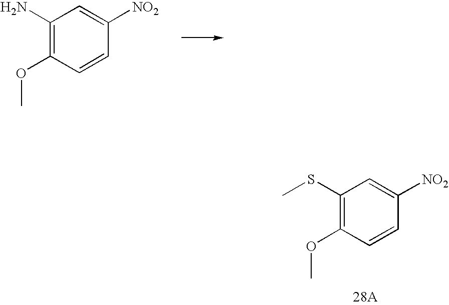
C1(SC)=C(OC)C=CC([NO2])=C1.C1(N)=C(OC)C=CC([NO2])=C1
